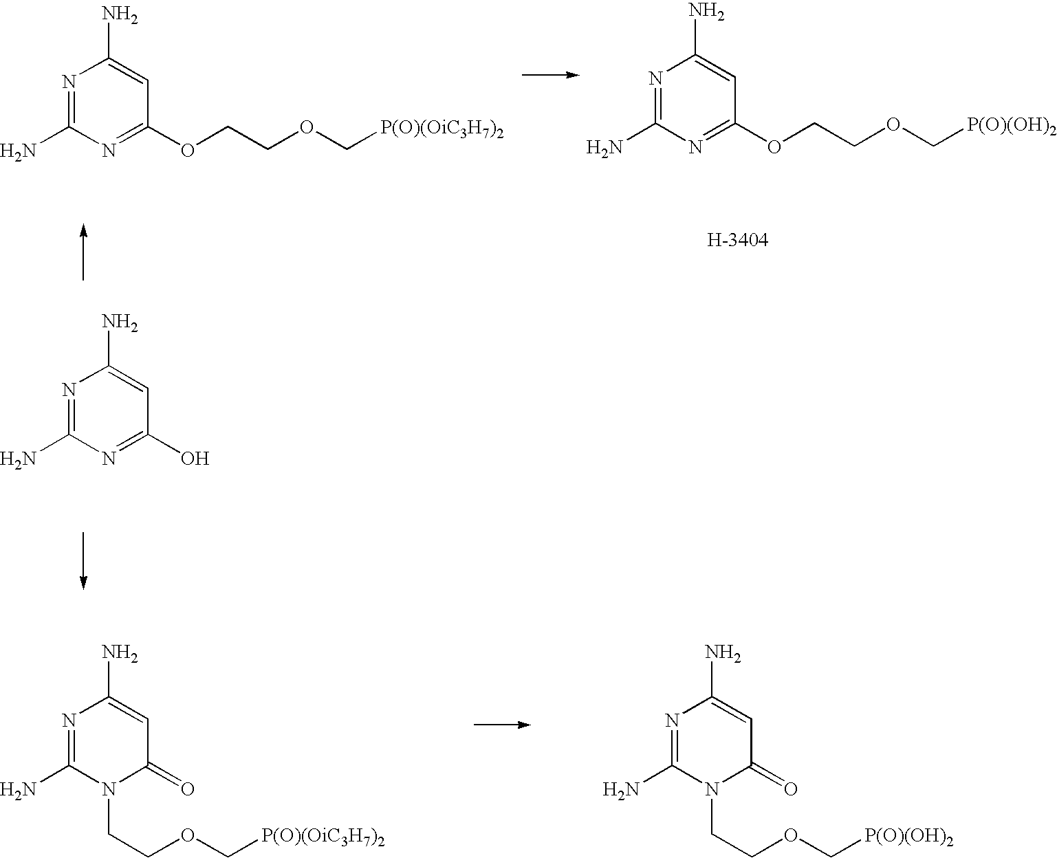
N1=C(N)N=C(OCCOC[P(O)(OiC3H7)2])C=C1N.N1=C(N)N=C(OCCOC[P(O)(OH)2])C=C1N.N1=C(N)N=C(O)C=C1N.N1=C(N)N(CCOC[P(O)(OiC3H7)2])C(=O)C=C1N.N1=C(N)N(CCOC[P(O)(OH)2])C(=O)C=C1N
